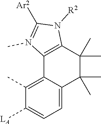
C12=C(C)C([LA])=CC=C1C(C)(C)C(C)(C)C1=C2N(C)=C([Ar2])N1[R2]
